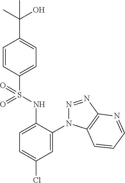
C1=CC(S(NC2=CC=C(Cl)C=C2N2N=NC3=C2C=CC=N3)(=O)=O)=CC=C1C(O)(C)C
